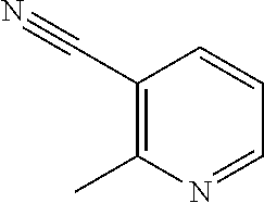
C1(C#N)=C(C)N=CC=C1
